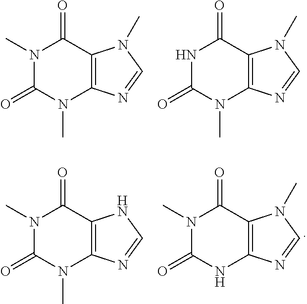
C12=C(N=CN1C)N(C)C(=O)N(C)C2=O.C12=C(N=CN1C)N(C)C(=O)NC2=O.C12=C(N=CN1)N(C)C(=O)N(C)C2=O.C12=C(N=CN1C)NC(=O)N(C)C2=O
